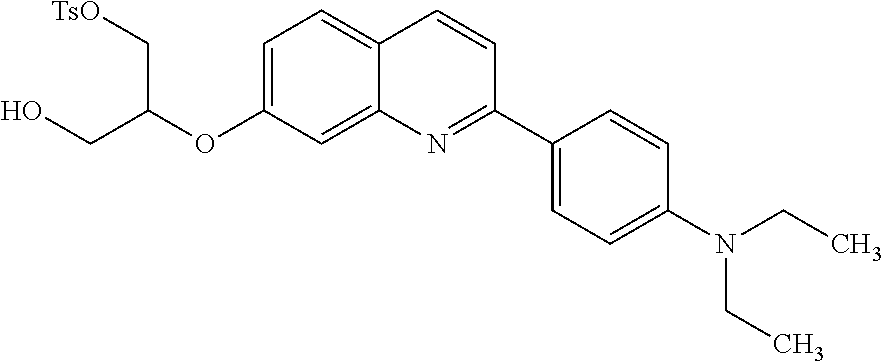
C1=C(OC(CO)C[TsO])C=C2C(=C1)C=CC(C1=CC=C(N(CC)CC)C=C1)=N2
